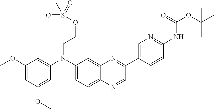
C1(OC)=CC(OC)=CC(N(C2=CC=C3C(=C2)N=C(C2=CN=C(NC(=O)OC(C)(C)C)C=C2)C=N3)CCOS(=O)(C)=O)=C1
